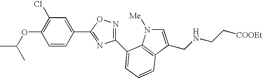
C1(OC(C)C)=C(Cl)C=C(C2=NC(C3=CC=CC4=C3N([Me])C=C4CNCC[COOEt])=NO2)C=C1
